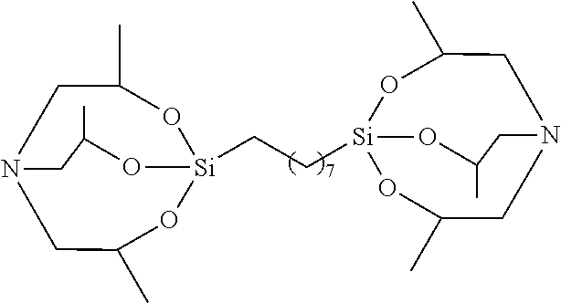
C1N2CC(C)O[Si](CC[Si]34OC(C)CN(CC(C)O3)CC(C)O4)(OC1C)OC(C)C2
